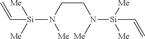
C=C[Si](N(CCN([Si](C=C)([Me])[Me])[Me])[Me])([Me])[Me]
